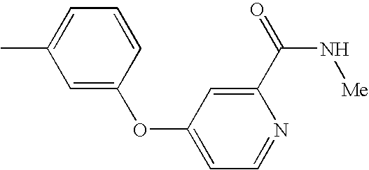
C1=C(OC2=CC=NC(C(=O)N[Me])=C2)C=CC=C1C
